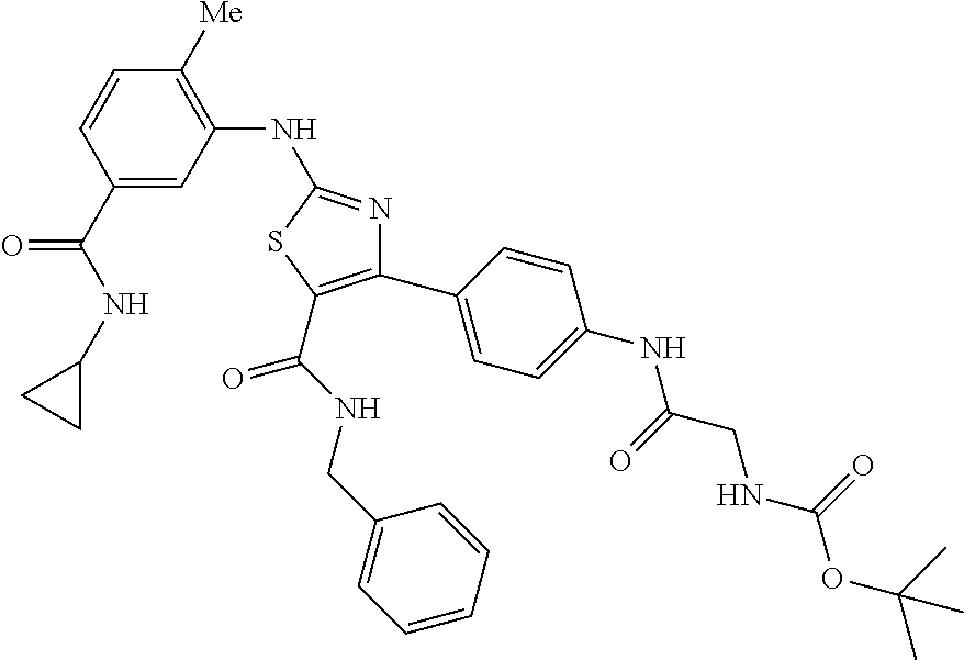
C1(C(NC2CC2)=O)=CC(NC2=NC(C3=CC=C(NC(=O)CNC(=O)OC(C)(C)C)C=C3)=C(C(NCC3=CC=CC=C3)=O)S2)=C([Me])C=C1
